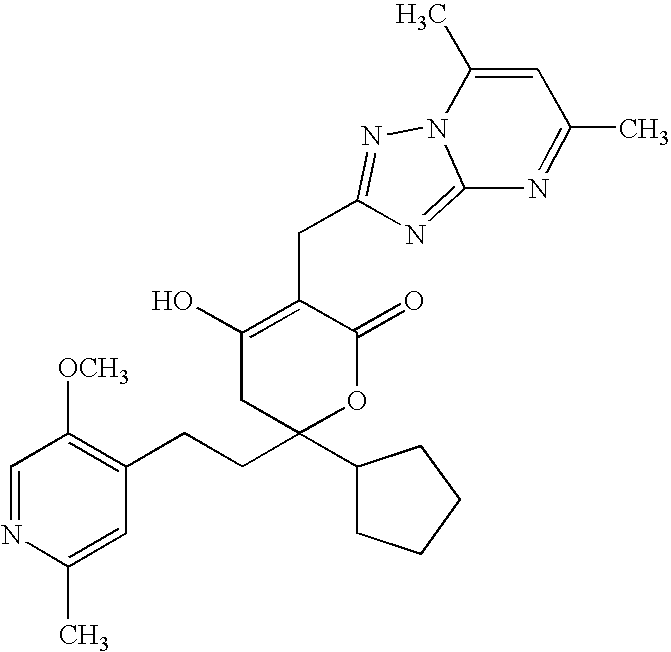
C1(O)=C(CC2=NN3C(=N2)N=C(C)C=C3C)C(=O)OC(CCC2=C([OCH3])C=NC(C)=C2)(C2CCCC2)C1
